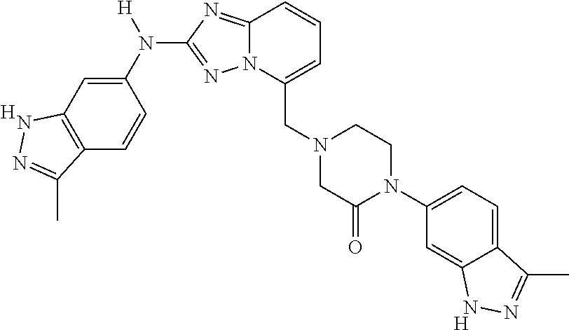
C(C1=CC=CC2=NC(N(C3=CC4=C(C=C3)C(C)=NN4)[H])=NN12)N1CC(=O)N(C2=CC=C3C(=C2)NN=C3C)CC1.[H].[H]
